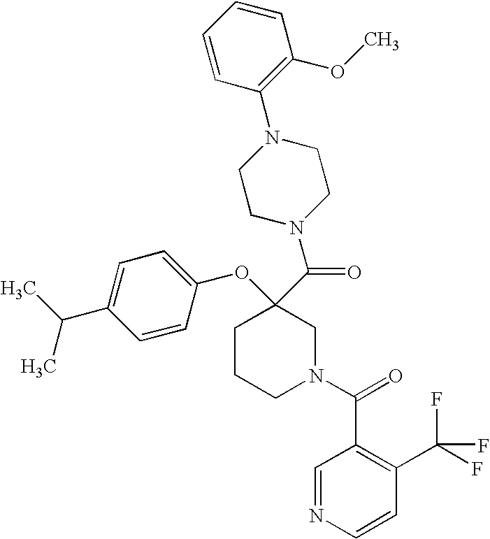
C1=NC=CC(C(F)(F)F)=C1C(=O)N1CC(OC2=CC=C(C(C)C)C=C2)(C(N2CCN(C3=C(OC)C=CC=C3)CC2)=O)CCC1
